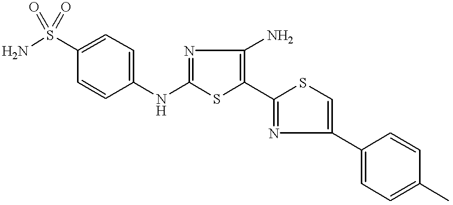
C1(S(N)(=O)=O)=CC=C(NC2=NC(N)=C(C3=NC(C4=CC=C(C)C=C4)=CS3)S2)C=C1
